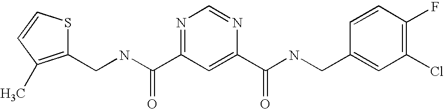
C(NC(=O)C1=NC=NC(C(=O)NCC2=CC(Cl)=C(F)C=C2)=C1)C1=C(C)C=CS1
